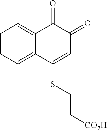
C1=CC=C2C(=C1)C(=O)C(=O)C=C2SCC[CO2H]
